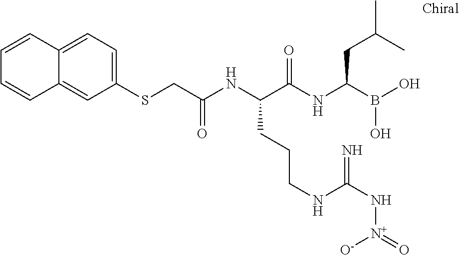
C(C(NC(C(NC(B(O)O)CC(C)C)=O)CCCNC(N[N+](=O)[O-])=N)=O)SC1=CC=C2C(=C1)C=CC=C2
